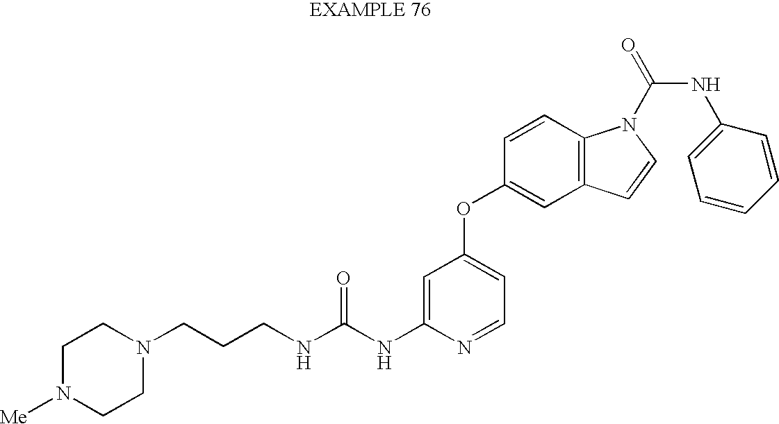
C1=C(NC(NCCCN2CCN([Me])CC2)=O)N=CC=C1OC1=CC2=C(C=C1)N(C(=O)NC1=CC=CC=C1)C=C2
